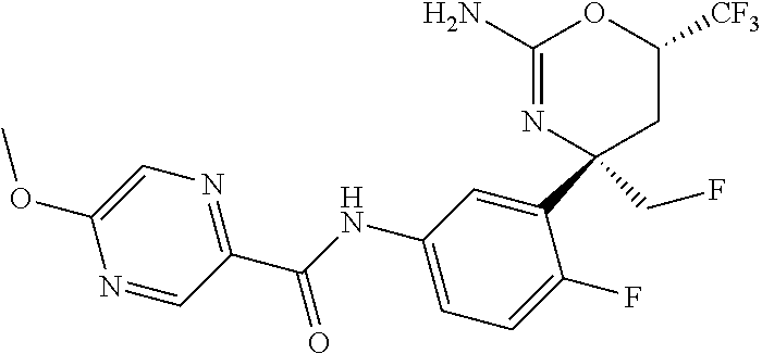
C1(N)=NC(C2=CC(NC(C3=NC=C(OC)N=C3)=O)=CC=C2F)(CF)CC([CF3])O1
